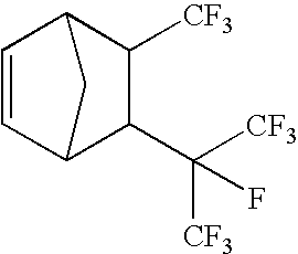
C1(C([CF3])([CF3])F)C([CF3])C2C=CC1C2
